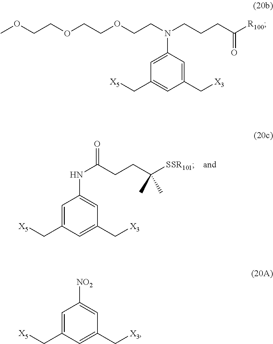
C1=C(C[X5])C=C(C[X3])C=C1NC(CCC([SSR101])(C)C)=O.C1=C(N(CCOCCOCCOC)CCCC([R100])=O)C=C(C[X3])C=C1C[X5].C1=C(C[X5])C=C(C[X3])C=C1[NO2]
